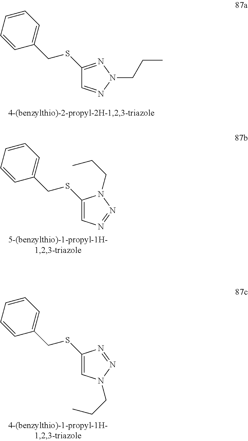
N1(CCC)N=C(SCC2=CC=CC=C2)C=N1.N1=NC=C(SCC2=CC=CC=C2)N1CCC.N1=NC(SCC2=CC=CC=C2)=CN1CCC
